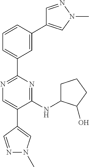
N1=C(C2=CC=CC(C3=CN(C)N=C3)=C2)N=C(NC2CCCC2O)C(C2=CN(C)N=C2)=C1
